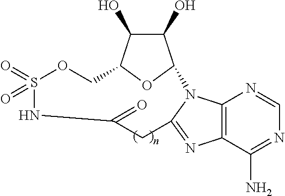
C12=C(C(N)=NC=N1)N=C1N2C2C(O)C(O)C(O2)COS(=O)(=O)NC(=O)C1
